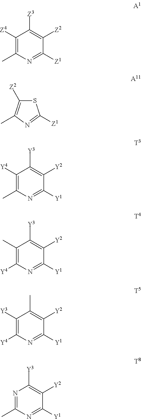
C1([Z4])=C(C)N=C([Z1])C([Z2])=C1[Z3].S1C([Z2])=C(C)N=C1[Z1].C1([Y4])=C(C)N=C([Y1])C([Y2])=C1[Y3].C1(C)=C([Y4])N=C([Y1])C([Y2])=C1[Y3].C1([Y3])=C([Y4])N=C([Y1])C([Y2])=C1C.N1=C(C)N=C([Y1])C([Y2])=C1[Y3]
